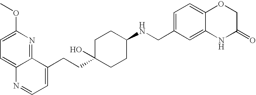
C1=C(OC)N=C2C(=C1)N=CC=C2CCC1(O)CCC(NCC2=CC=C3C(=C2)NC(=O)CO3)CC1
